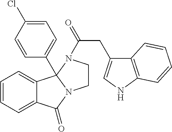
C12=CC=CC=C1C1(C3=CC=C(Cl)C=C3)N(C2=O)CCN1C(CC1=CNC2=C1C=CC=C2)=O
